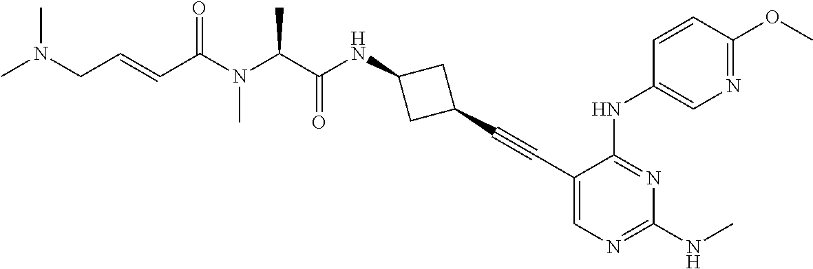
C1(C#CC2CC(NC(C(N(C(C=CCN(C)C)=O)C)C)=O)C2)=CN=C(NC)N=C1NC1=CN=C(OC)C=C1
